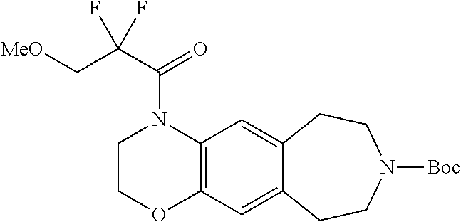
C12=C(C=C3C(=C1)CCN([Boc])CC3)N(C(=O)C(C[MeO])(F)F)CCO2
